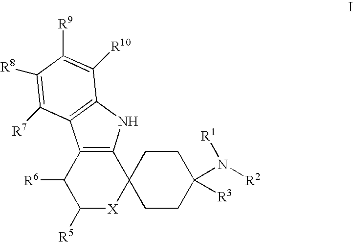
C1([R5])[X]C2(C3=C(C1[R6])C1=C(N3)C([R10])=C([R9])C([R8])=C1[R7])CCC([R3])(N([R2])[R1])CC2
